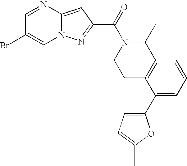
N12C(=CC(C(=O)N3CCC4=C(C3C)C=CC=C4C3=CC=C(C)O3)=N1)N=CC(Br)=C2
